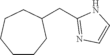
C1CCC(CC2=NC=CN2)CCC1
